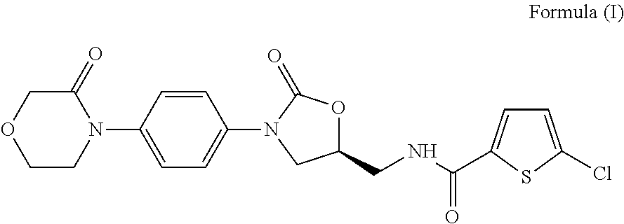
C1CN(C2=CC=C(N3CC(CNC(=O)C4=CC=C(Cl)S4)OC3=O)C=C2)C(=O)CO1
